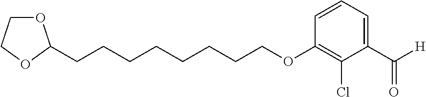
C1(C([H])=O)=CC=CC(OCCCCCCCCC2OCCO2)=C1Cl
